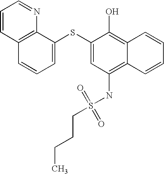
C1=CC2=C(N=C1)C(SC1=CC(NS(CCCC)(=O)=O)=C3C(=C1O)C=CC=C3)=CC=C2
